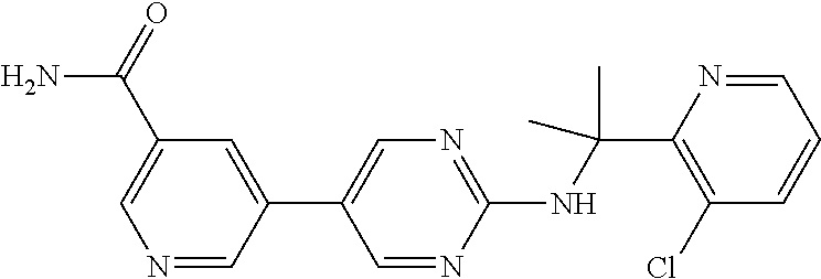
C1(C2=CN=C(NC(C)(C)C3=C(Cl)C=CC=N3)N=C2)=CC(C(N)=O)=CN=C1
